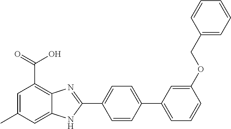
C1=CC(C2=CC=CC(OCC3=CC=CC=C3)=C2)=CC=C1C1=NC2=C(C(=O)O)C=C(C)C=C2N1
